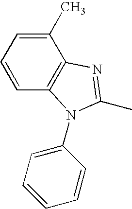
C1=CC2=C(C(C)=C1)N=C(C)N2C1=CC=CC=C1
